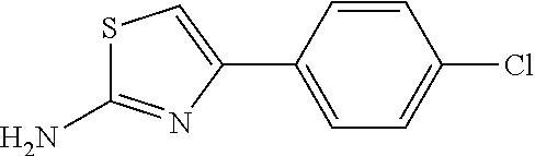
S1C(N)=NC(C2=CC=C(Cl)C=C2)=C1
